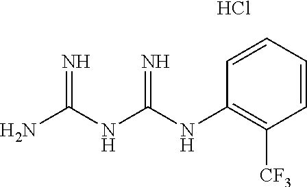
NC(NC(NC1=C([CF3])C=CC=C1)=N)=N.Cl
